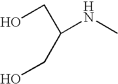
C(C(CO)NC)O
